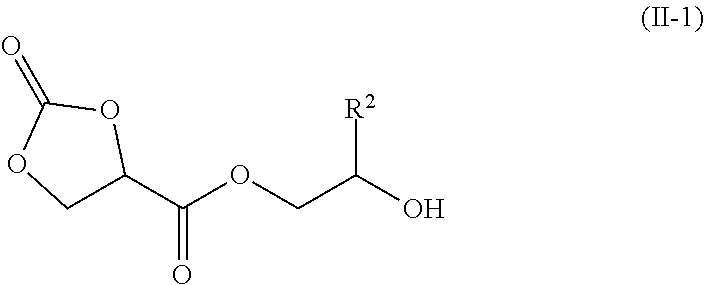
C1C(C(OCC(O)[R2])=O)OC(=O)O1
